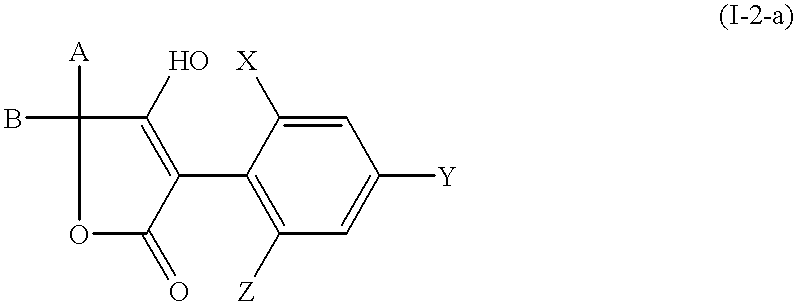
C1(C2=C([Z])C=C([Y])C=C2[X])=C(O)C(B)([A])OC1=O
